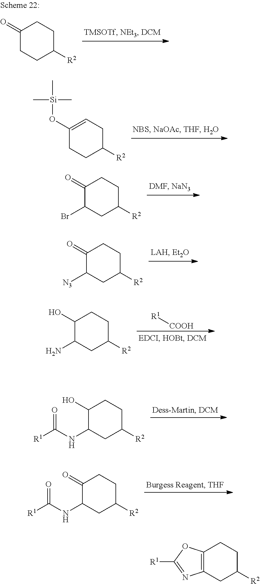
C1(O[Si](C)(C)C)=CCC([R2])CC1.C1(=O)C(Br)CC([R2])CC1.C1(=O)C([N3])CC([R2])CC1.C1(O)C(N)CC([R2])CC1.[R1][COOH].C1(O)C(NC(=O)[R1])CC([R2])CC1.C1(=O)C(NC(=O)[R1])CC([R2])CC1.C1(=O)CCC([R2])CC1.C12=C(CC([R2])CC1)N=C([R1])O2
